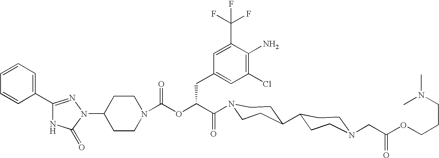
N1(C2CCN(C(OC(C(=O)N3CCC(C4CCN(CC(OCCCN(C)C)=O)CC4)CC3)CC3=CC(Cl)=C(N)C(C(F)(F)F)=C3)=O)CC2)N=C(C2=CC=CC=C2)NC1=O
